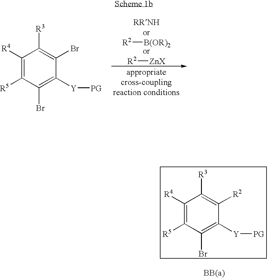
[R2][B(OR)2].[R2][ZnX].C1([R4])=C([R5])C(Br)=C([Y][PG])C(Br)=C1[R3].C1([R4])=C([R5])C(Br)=C([Y][PG])C([R2])=C1[R3]
